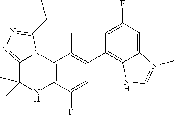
C1(C2=C3C(=CC(F)=C2)N(C)=CN3)=C(C)C2=C(C(F)=C1)NC(C)(C)C1=NN=C(CC)N21
